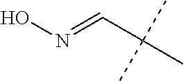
N(=CC(C)(C)C)O
